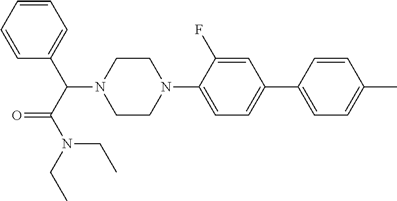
C1(C2=CC=C(N3CCN(C(C(N(CC)CC)=O)C4=CC=CC=C4)CC3)C(F)=C2)=CC=C(C)C=C1
